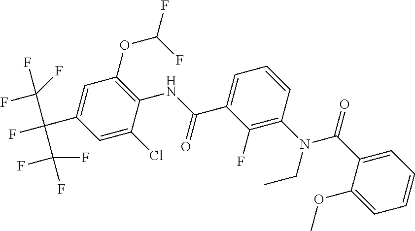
C1=C(OC)C(C(=O)N(C2=C(F)C(C(NC3=C(OC(F)F)C=C(C(C(F)(F)F)(C(F)(F)F)F)C=C3Cl)=O)=CC=C2)CC)=CC=C1
